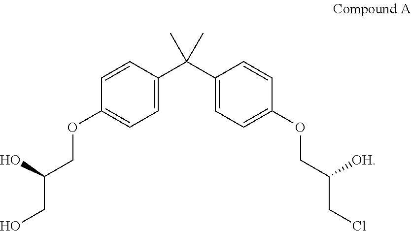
OC(COC1=CC=C(C(C2=CC=C(OCC(CCl)[OH])C=C2)(C)C)C=C1)CO
